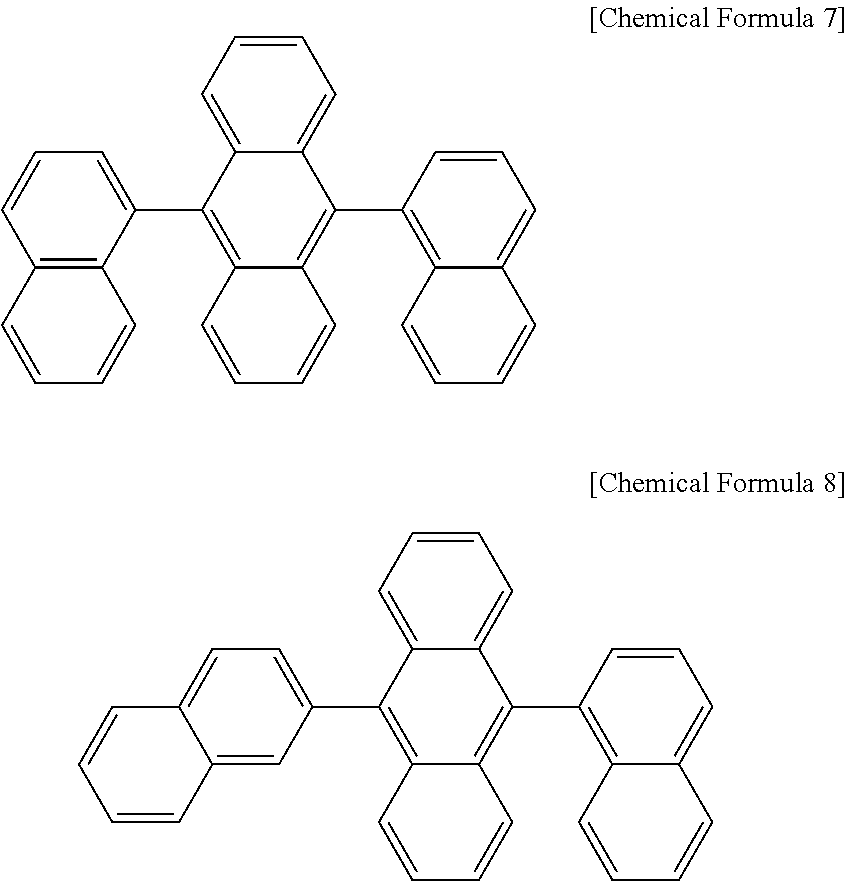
C12=C(C(C3=C4C(=C(C5=C6C(=CC=C5)C=CC=C6)C5=CC=CC=C35)C=CC=C4)=CC=C1)C=CC=C2.C12=CC(C3=C4C(=C(C5=C6C(=CC=C5)C=CC=C6)C5=CC=CC=C35)C=CC=C4)=CC=C1C=CC=C2
